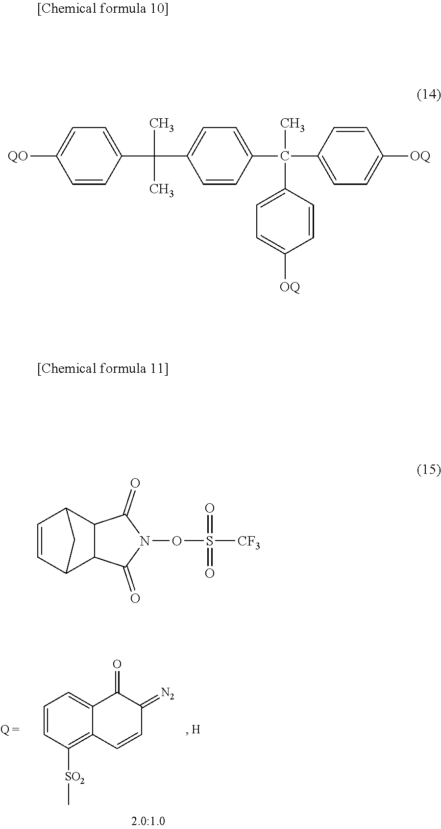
C1=CC([SO2]C)=C2C(=C1)C(=O)C(=[N2])C=C2.C1=CC(C(C2=CC=C(C(C3=CC=C([OQ])C=C3)(C)C3=CC=C([OQ])C=C3)C=C2)(C)C)=CC=C1[QO].C1=CC2C3C(C1C2)C(=O)N(OS([CF3])(=O)=O)C3=O
